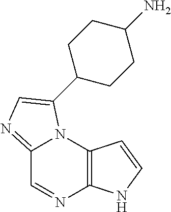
C12=NC=C(C3CCC(N)CC3)N1C1=C(N=C2)NC=C1
